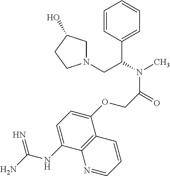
C1=CC(C(N(C)C(=O)COC2=CC=C(NC(N)=N)C3=C2C=CC=N3)CN2CC(O)CC2)=CC=C1
